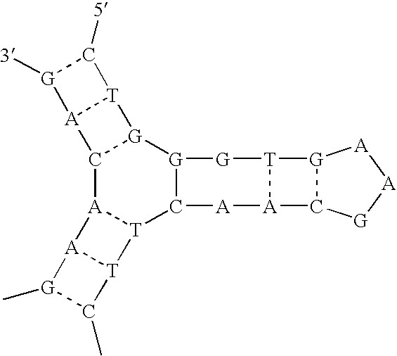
C12[A]3[T](C4[G]([G]1[T]1[A]2[G]([3])C1[5])[G][T]1[A]([A]4)C2[G]1[A][A][G]2)[T]1[A]3[G](C)C1C
